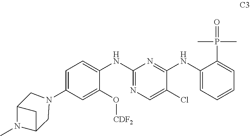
C1N(C2=CC=C(NC3=NC=C(Cl)C(NC4=CC=CC=C4P(C)(C)=O)=N3)C(O[CDF2])=C2)CC2N(C)C1C2
